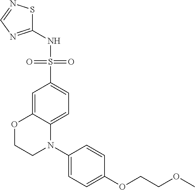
C1=C2C(=CC=C1S(NC1=NC=NS1)(=O)=O)N(C1=CC=C(OCCOC)C=C1)CCO2
